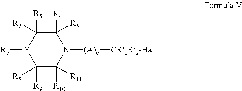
C1([R3])([R4])C([R6])([R5])[Y]([R7])C([R8])([R9])C([R11])([R10])N1[(A)n][CR1R2-Hal]
